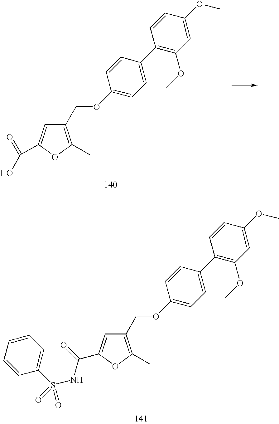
O(CC1=C(C)OC(C(=O)NS(C2=CC=CC=C2)(=O)=O)=C1)C1=CC=C(C2=C(OC)C=C(OC)C=C2)C=C1.O(CC1=C(C)OC(C(=O)O)=C1)C1=CC=C(C2=C(OC)C=C(OC)C=C2)C=C1
